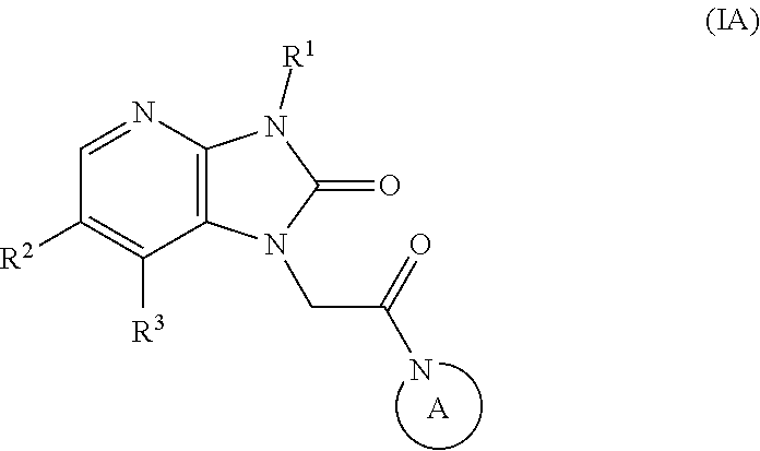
[A].C1([R2])=C([R3])C2=C(N=C1)N([R1])C(=O)N2CC(=O)N
